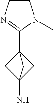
C12(N)CC(C3=NC=CN3C)(C1)C2
